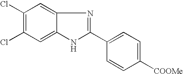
C1(Cl)=C(Cl)C=C2C(=C1)N=C(C1=CC=C([COOMe])C=C1)N2
